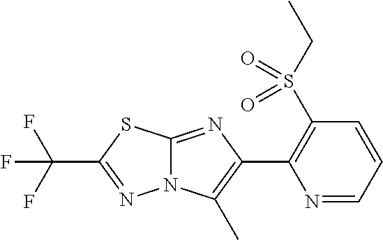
N1=CC=CC(S(CC)(=O)=O)=C1C1=C(C)N2C(=N1)SC(C(F)(F)F)=N2
